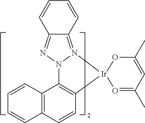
C12=C(C3=C(C=C1)[Ir]1(N4=C5C(=NN34)C=CC=C5)OC(C)=CC(C)=O1)C=CC=C2
